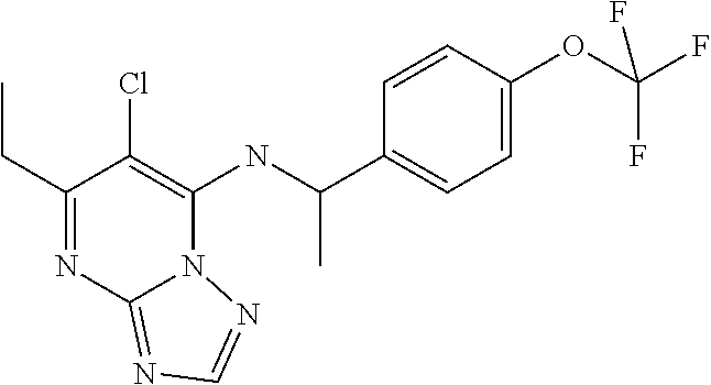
C1(CC)=NC2=NC=NN2C(NC(C2=CC=C(OC(F)(F)F)C=C2)C)=C1Cl
